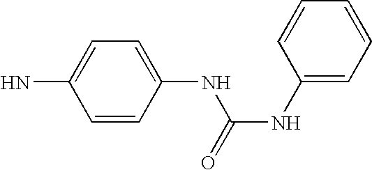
C1=CC(NC(NC2=CC=CC=C2)=O)=CC=C1N
